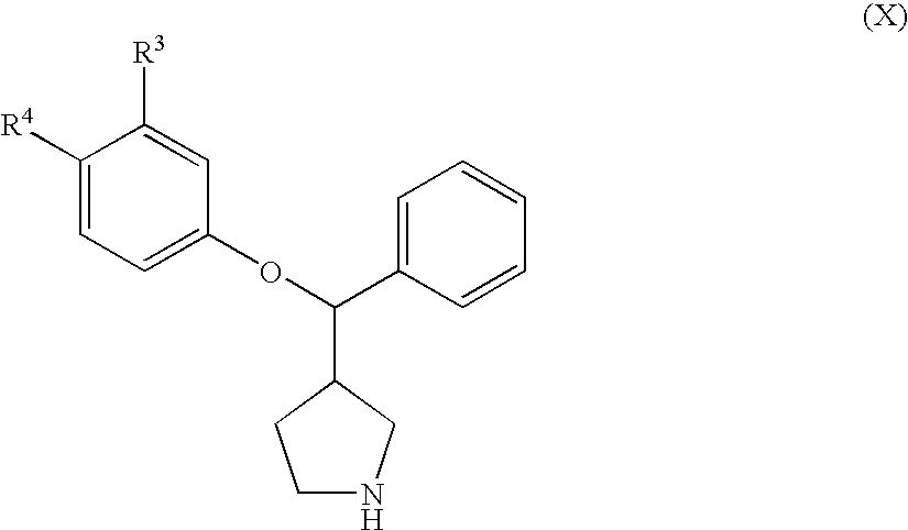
C1([R4])=CC=C(OC(C2CCNC2)C2=CC=CC=C2)C=C1[R3]
